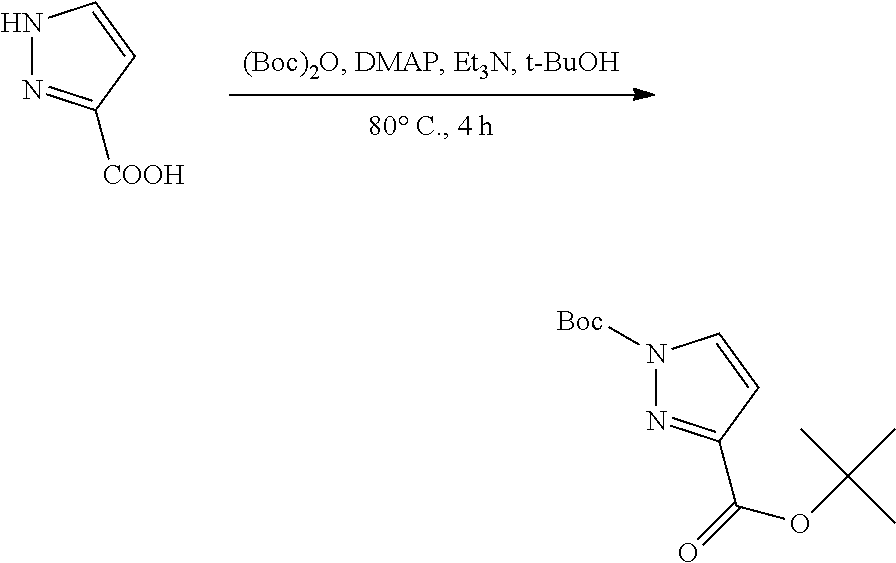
C1=CNN=C1[COOH].C1=CN([Boc])N=C1C(=O)OC(C)(C)C
